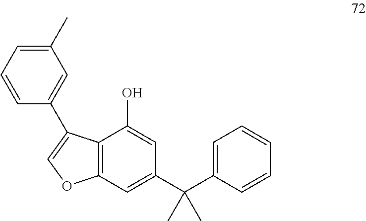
C12=C(C=C(C(C3=CC=CC=C3)(C)C)C=C1O)OC=C2C1=CC(C)=CC=C1
